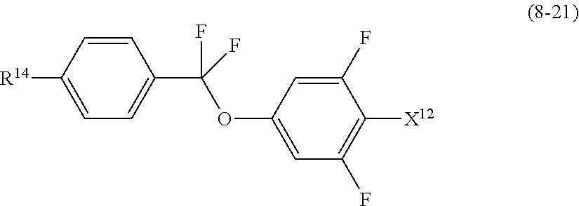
C1=C([R14])C=CC(C(OC2=CC(F)=C([X12])C(F)=C2)(F)F)=C1
